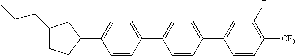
C1(CCC)CCC(C2=CC=C(C3=CC=C(C4=CC(F)=C([CF3])C=C4)C=C3)C=C2)C1
